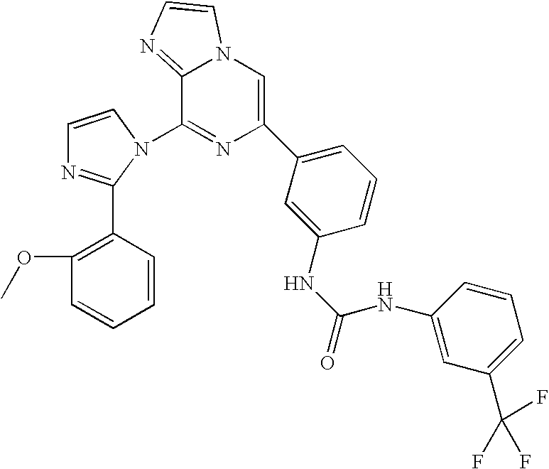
C1=CN(C2=NC(C3=CC=CC(NC(=O)NC4=CC(C(F)(F)F)=CC=C4)=C3)=CN3C2=NC=C3)C(C2=C(OC)C=CC=C2)=N1
